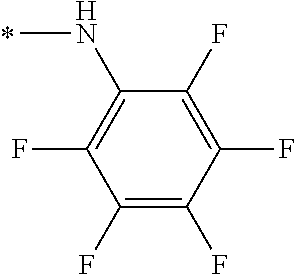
N(C)C1=C(F)C(F)=C(F)C(F)=C1F
